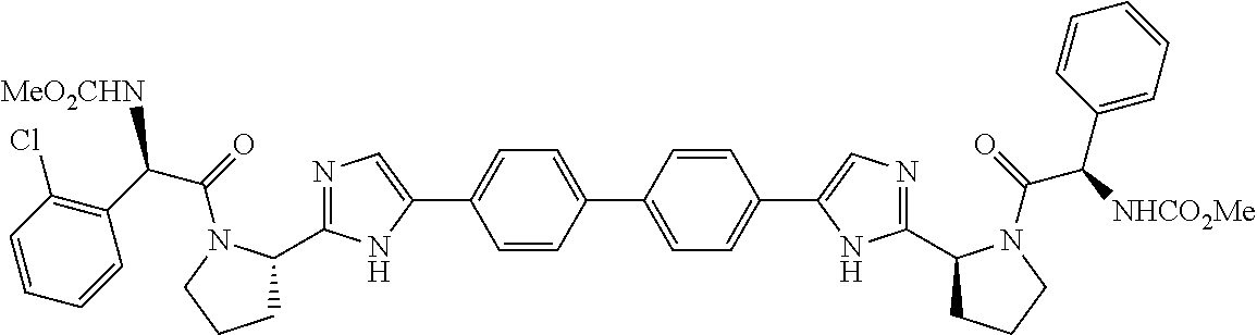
C1C(C2=NC=C(C3=CC=C(C4=CC=C(C5=CN=C(C6CCCN6C(C(C6=CC=CC=C6)[NHCO2Me])=O)N5)C=C4)C=C3)N2)N(C(=O)C(C2=C(Cl)C=CC=C2)[MeO2CHN])CC1
